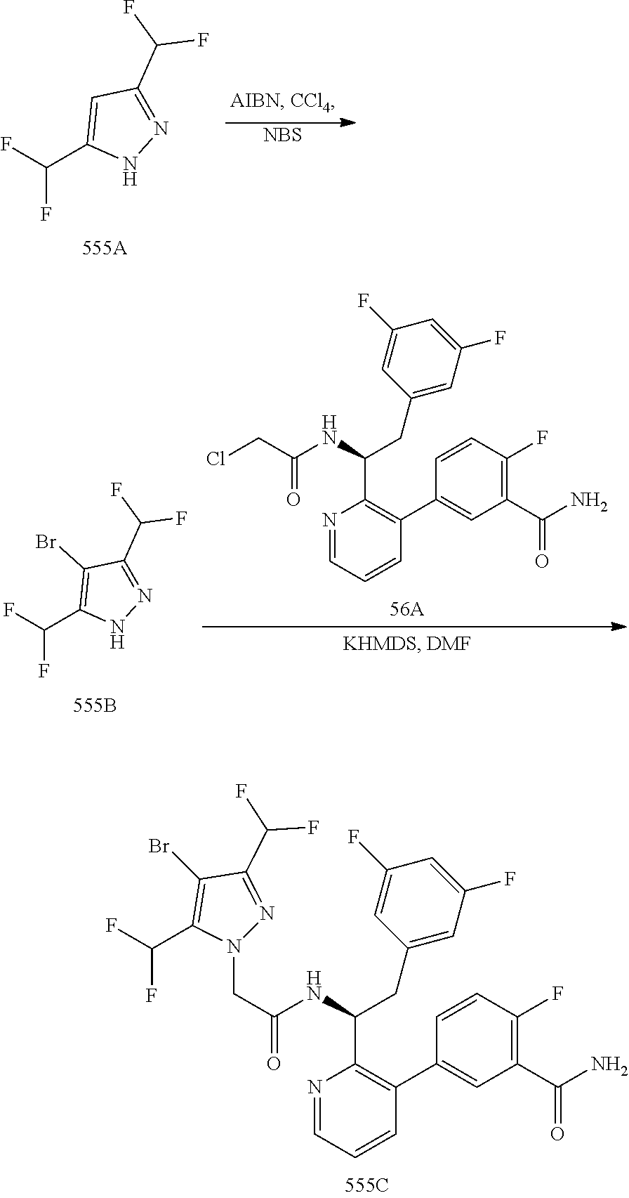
N1(CC(NC(CC2=CC(F)=CC(F)=C2)C2=C(C3=CC(C(N)=O)=C(F)C=C3)C=CC=N2)=O)N=C(C(F)F)C(Br)=C1C(F)F.FC(C1=CC(C(F)F)=NN1)F.[NBS].FC(C1=C(Br)C(C(F)F)=NN1)F.C(C(NC(CC1=CC(F)=CC(F)=C1)C1=C(C2=CC(C(N)=O)=C(F)C=C2)C=CC=N1)=O)Cl
